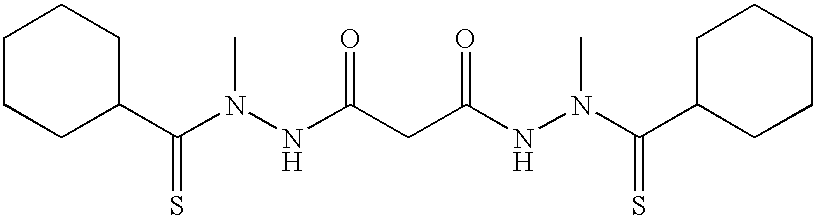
C(N(NC(CC(NN(C(C1CCCCC1)=S)C)=O)=O)C)(C1CCCCC1)=S
